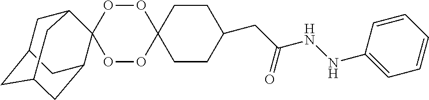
O1OC2(OOC13C1CC4CC(CC3C4)C1)CCC(CC(NNC1=CC=CC=C1)=O)CC2
